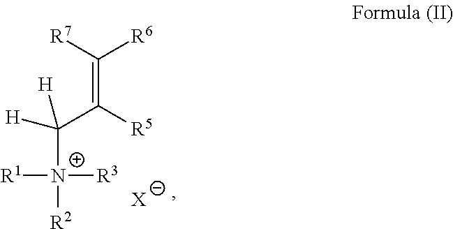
C(C([R5])=C([R7])[R6])([H])([N+]([R1])([R3])[R2])[H].[X]
